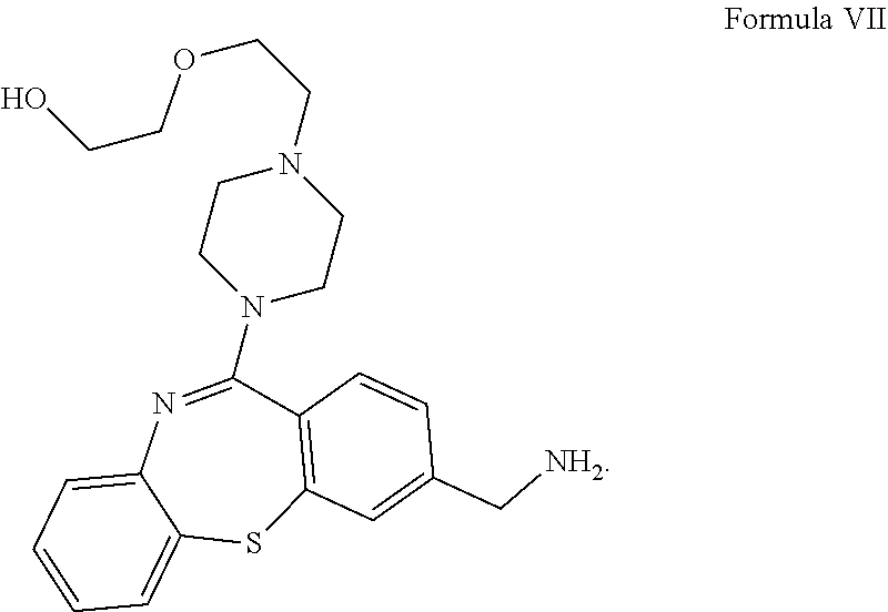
C1(N2CCN(CCOCCO)CC2)=NC2=CC=CC=C2SC2=C1C=CC(C[NH2])=C2
